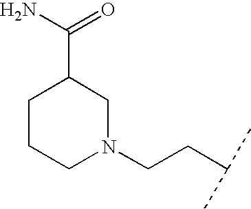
C1CCN(CCC(C)C)CC1C(N)=O
